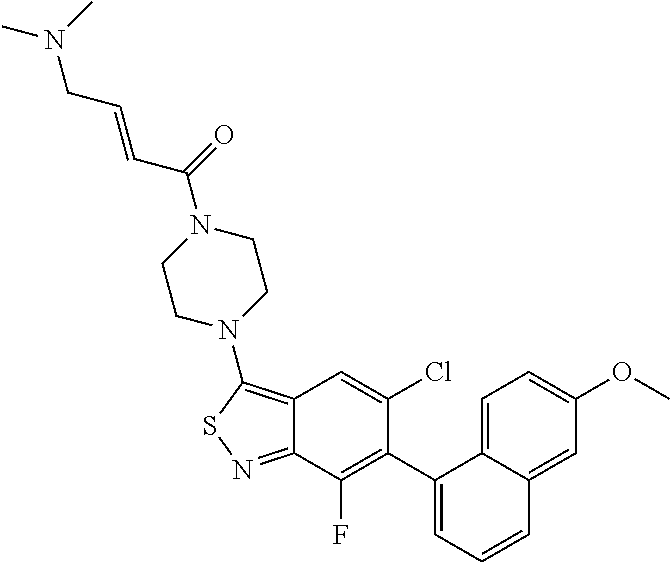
C12=C(N3CCN(C(=O)C=CCN(C)C)CC3)SN=C1C(F)=C(C1=CC=CC3=CC(OC)=CC=C13)C(Cl)=C2
